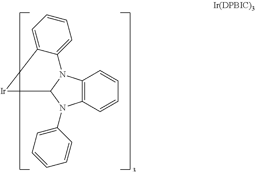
C1=CC=C2C(=C1)N1C3=C(C=CC=C3)N(C3=CC=CC=C3)C1[Ir]2
